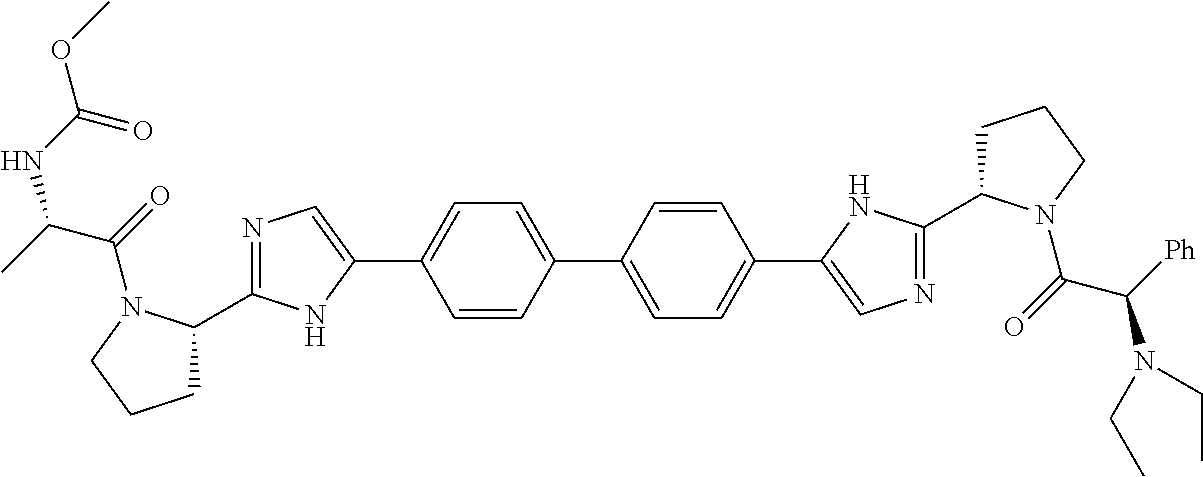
C1=C(C2=CN=C(C3CCCN3C(C(C)NC(OC)=O)=O)N2)C=CC(C2=CC=C(C3=CN=C(C4CCCN4C(=O)C([Ph])N(CC)CC)N3)C=C2)=C1
